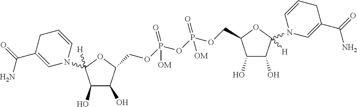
C(OP(OP(=O)(OCC1C(O)C(O)C(N2C=C(C(N)=O)CC=C2)([H])O1)[OM])(=O)[OM])C1C(O)C(O)C(N2C=CCC(C(N)=O)=C2)([H])O1
